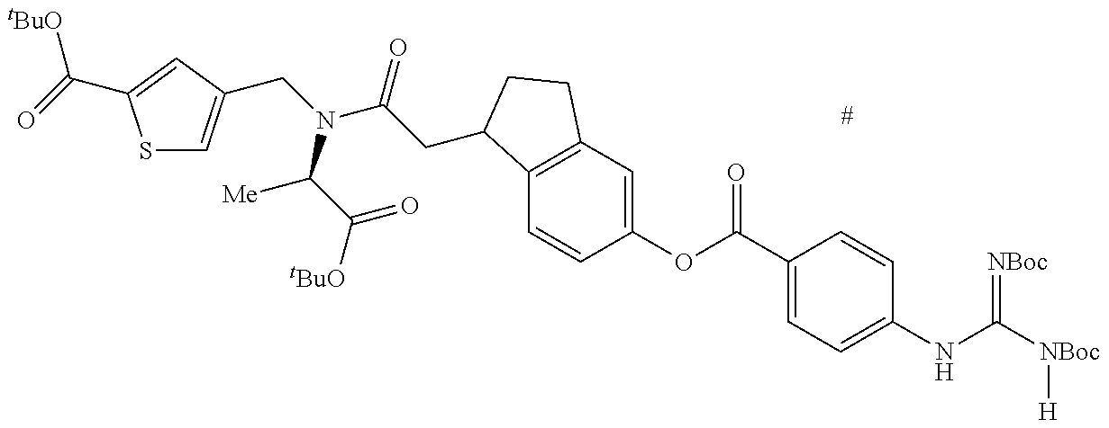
S1C=C(CN(C([Me])C(=O)[tBuO])C(=O)CC2C3=C(C=C(OC(=O)C4=CC=C(NC(=[NBoc])[NBoc][H])C=C4)C=C3)CC2)C=C1C([tBuO])=O
